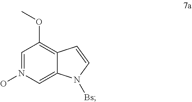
C12=C(OC)C=N(O)C=C1N([Bs])C=C2
